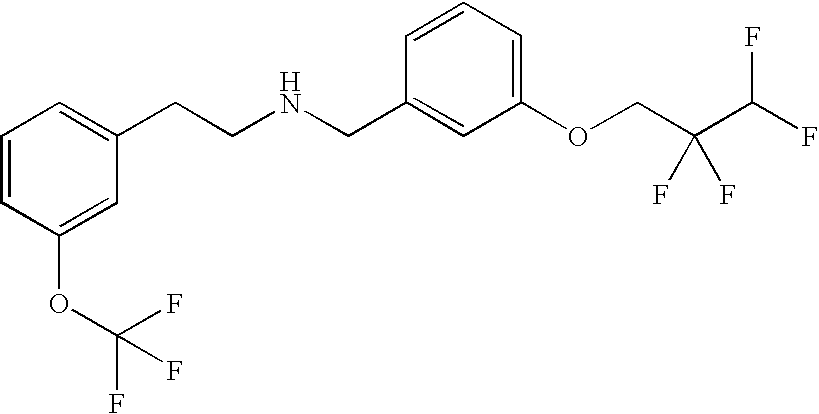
C1=CC(OC(F)(F)F)=CC(CCNCC2=CC(OCC(C(F)F)(F)F)=CC=C2)=C1
